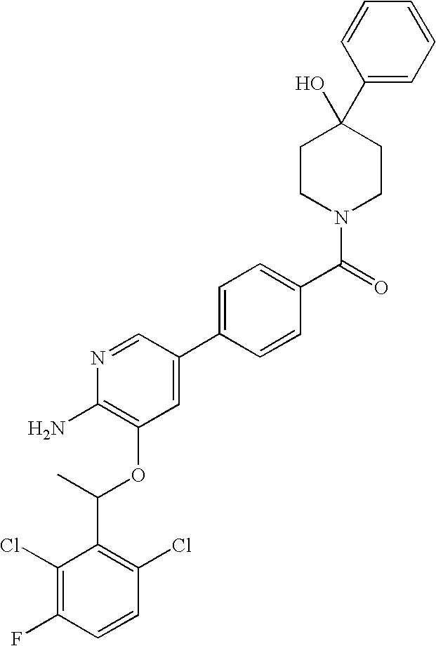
C1(Cl)=C(F)C=CC(Cl)=C1C(C)OC1=C(N)N=CC(C2=CC=C(C(=O)N3CCC(O)(C4=CC=CC=C4)CC3)C=C2)=C1
